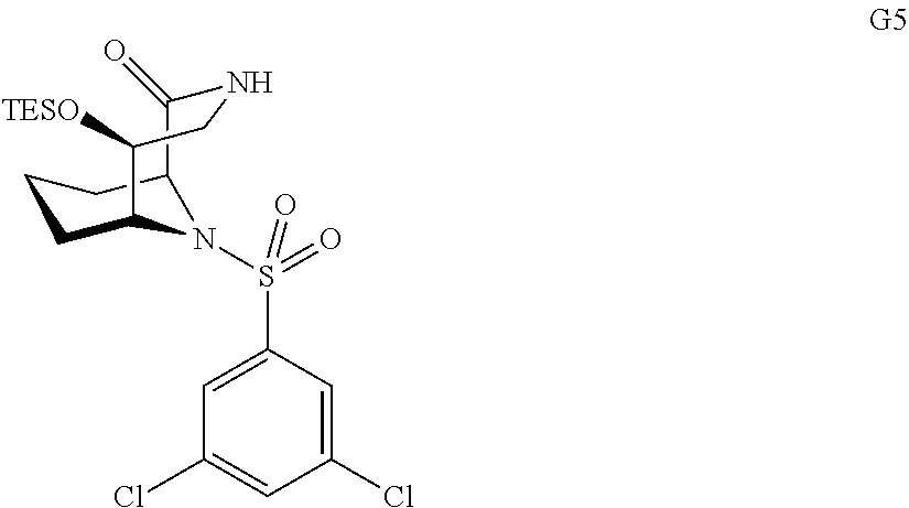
C12C(=O)NCC([TESO])C(CCC1)N2S(C1=CC(Cl)=CC(Cl)=C1)(=O)=O
